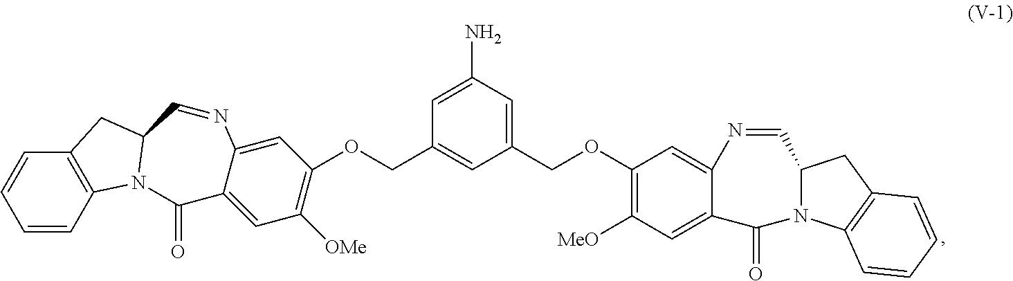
C1=CC2=C(C=C1)CC1N2C(=O)C2=CC([OMe])=C(OCC3=CC(COC4=C([MeO])C=C5C(=C4)N=CC4N(C5=O)C5=C(C4)C=CC=C5)=CC(N)=C3)C=C2N=C1
